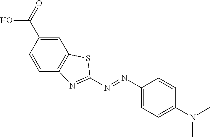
C1(N=NC2=CC=C(N(C)C)C=C2)=NC2=C(S1)C=C(C(=O)O)C=C2
